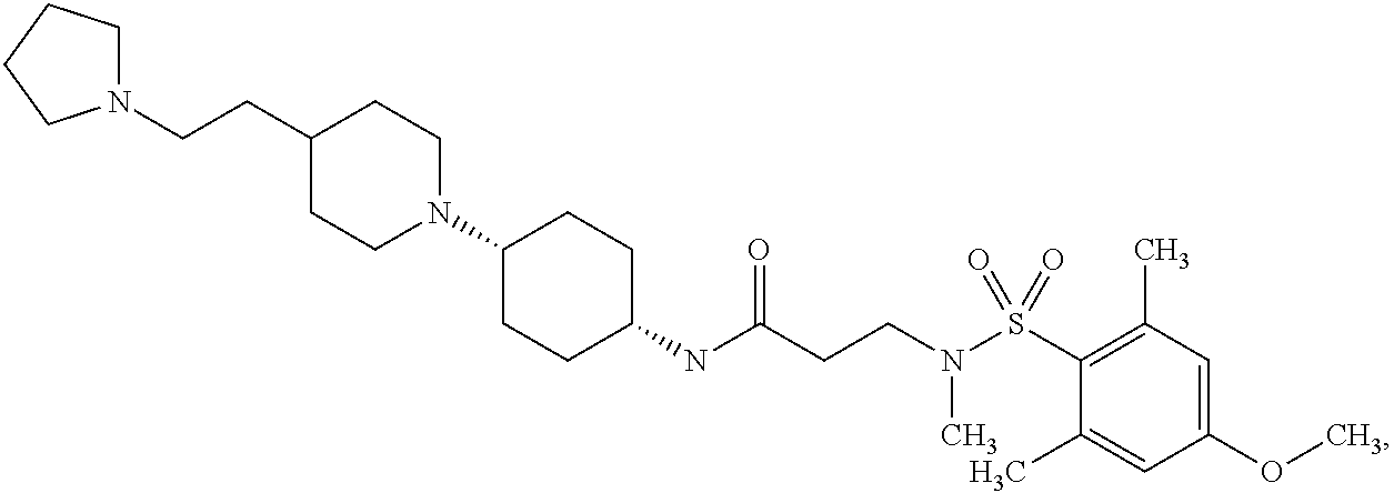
C(CC1CCN(C2CCC(NC(CCN(S(C3=C(C)C=C(OC)C=C3C)(=O)=O)C)=O)CC2)CC1)N1CCCC1
